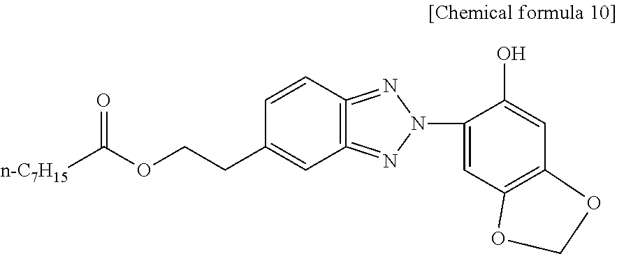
C1=CC(CCOC([n-C7H15])=O)=CC2=C1=NN(C1=CC3=C(C=C1O)OCO3)N=2
